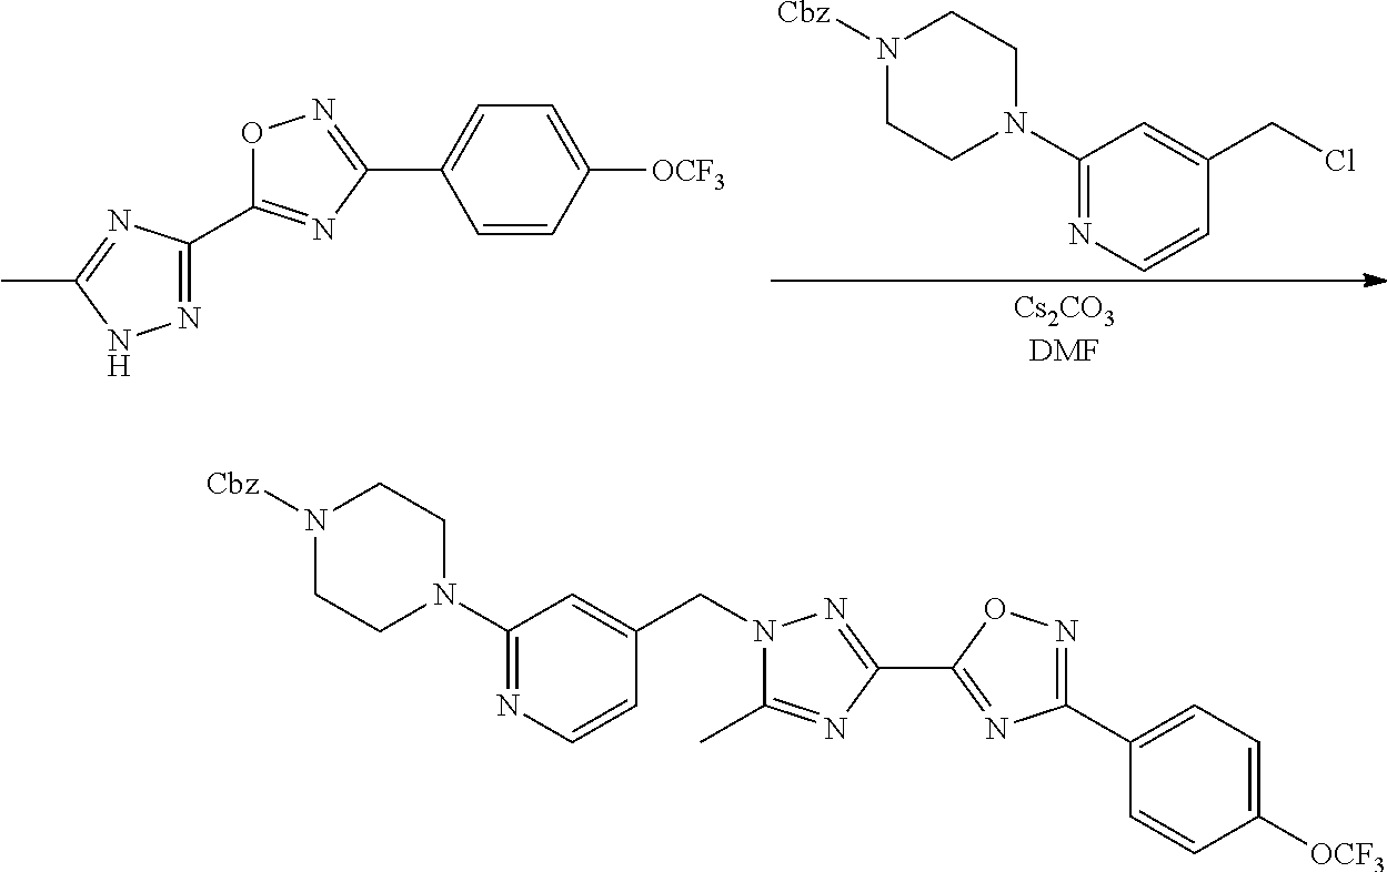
O1C(C2=NNC(C)=N2)=NC(C2=CC=C([OCF3])C=C2)=N1.C1(N2CCN([Cbz])CC2)=NC=CC(CCl)=C1.C1(N2CCN([Cbz])CC2)=NC=CC(CN2C(C)=NC(C3=NC(C4=CC=C([OCF3])C=C4)=NO3)=N2)=C1
